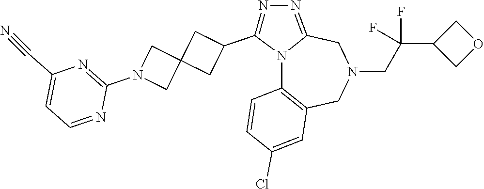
N12C3=C(CN(CC(C4COC4)(F)F)CC1=NN=C2C1CC2(C1)CN(C1=NC(C#N)=CC=N1)C2)C=C(Cl)C=C3
